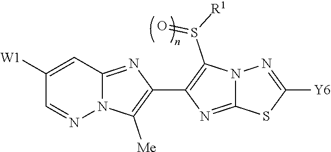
C1([W1])=CC2=NC(C3=C(S([R1])=O)N4C(=N3)SC([Y6])=N4)=C([Me])N2N=C1
